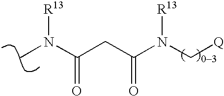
CN(C(CC(N(C[Q])[R13])=O)=O)[R13]
